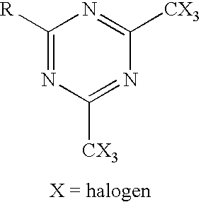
C1([R])=NC([CX3])=NC([CX3])=N1
